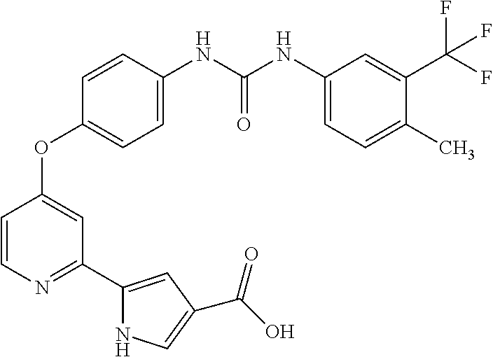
C1=C(NC(NC2=CC=C(C)C(C(F)(F)F)=C2)=O)C=CC(OC2=CC(C3=CC(C(O)=O)=CN3)=NC=C2)=C1
